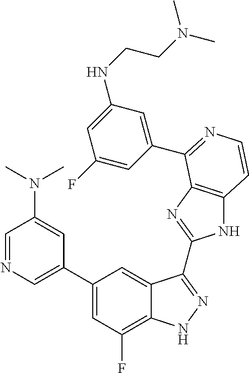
C1=C(C2=CC(F)=C3C(=C2)C(C2=NC4=C(N2)C=CN=C4C2=CC(NCCN(C)C)=CC(F)=C2)=NN3)C=C(N(C)C)C=N1
